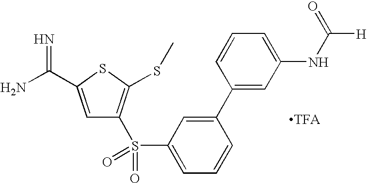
C1=C(C(N)=N)SC(SC)=C1S(C1=CC=CC(C2=CC(NC(=O)[H])=CC=C2)=C1)(=O)=O
